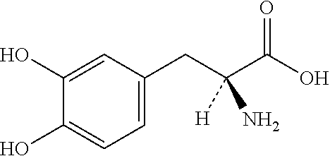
C1=C(CC(C(O)=O)([H])N)C=C(O)C(O)=C1
